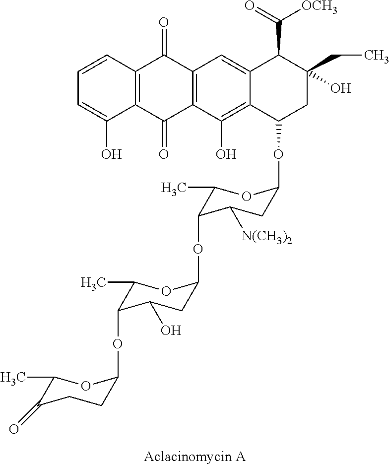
C12=C(C=CC=C1O)C(=O)C1=C(C2=O)C(O)=C2C(=C1)C(C(=O)[OCH3])C(CC)(O)CC2OC1CC([N(CH3)2])C(OC2CC(O)C(OC3CCC(=O)C(C)O3)C(C)O2)C(C)O1
